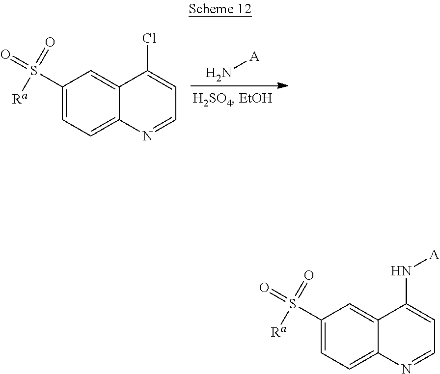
N[A].C1(S(=O)([Ra])=O)=CC=C2C(=C1)C(Cl)=CC=N2.C1(S(=O)([Ra])=O)=CC=C2C(=C1)C(N[A])=CC=N2
